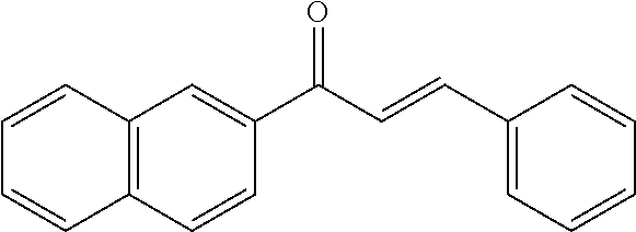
C12=C(C=CC(C(C=CC3=CC=CC=C3)=O)=C1)C=CC=C2
